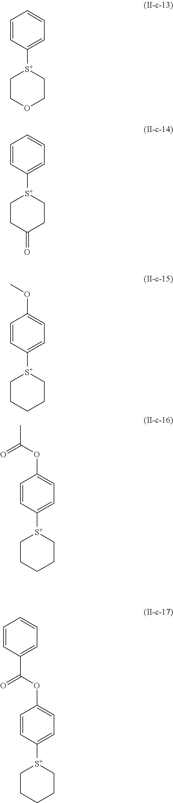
C1=CC([S+]2CCOCC2)=CC=C1.C1=CC([S+]2CCC(=O)CC2)=CC=C1.C1=CC([S+]2CCCCC2)=CC=C1OC.C1=CC([S+]2CCCCC2)=CC=C1OC(C)=O.C1=CC([S+]2CCCCC2)=CC=C1OC(=O)C1=CC=CC=C1
